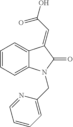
C1=C2C(=CC=C1)N(CC1=CC=CC=N1)C(=O)C2=CC(=O)O
